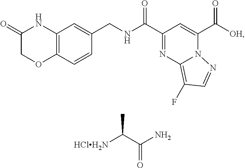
C(=O)(C([HClH2N])C)N.C(=O)(C1=CC(C(=O)NCC2=CC3=C(C=C2)OCC(=O)N3)=NC2=C(F)C=NN21)[OH]
